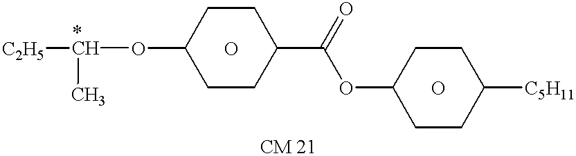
[C2H5][*CH](OC1CCC(C(OC2CCC([C5H11])CC2)=O)CC1)C.O.O
